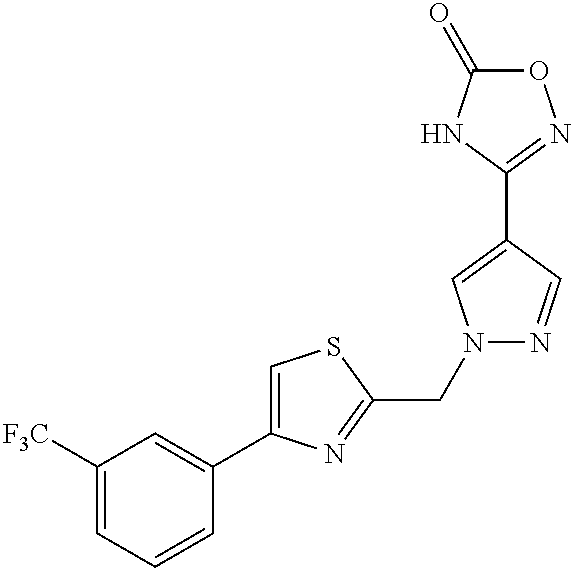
C1([F3C])=CC=CC(C2=CSC(CN3N=CC(C4=NOC(=O)N4)=C3)=N2)=C1
